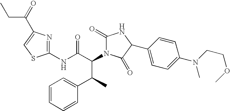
C1(NC(C(C(C2=CC=CC=C2)C)N2C(=O)NC(C3=CC=C(N(CCOC)C)C=C3)C2=O)=O)=NC(C(=O)CC)=CS1
